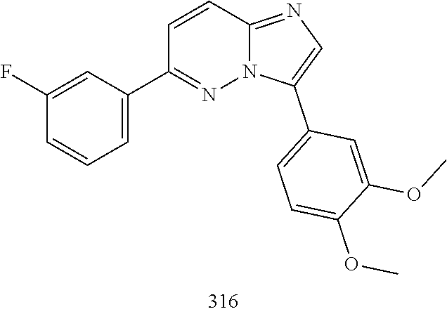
C12=NC=C(C3=CC=C(OC)C(OC)=C3)N1N=C(C1=CC=CC(F)=C1)C=C2
